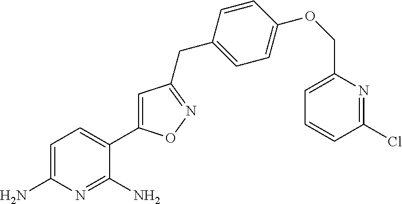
C1=C(N)N=C(N)C(C2=CC(CC3=CC=C(OCC4=CC=CC(Cl)=N4)C=C3)=NO2)=C1
